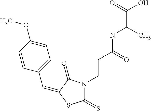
C(C1=CC=C(OC)C=C1)=C1C(=O)N(CCC(NC(C)C(=O)O)=O)C(=S)S1
